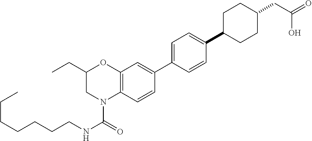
C(CCCCCC)NC(=O)N1C2=C(OC(CC)C1)C=C(C1=CC=C(C3CCC(CC(=O)O)CC3)C=C1)C=C2
